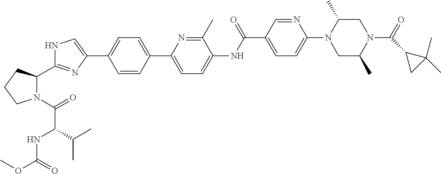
C1=CC(C2=CC=C(NC(C3=CC=C(N4CC(C)N(C(=O)C5CC5(C)C)CC4C)N=C3)=O)C(C)=N2)=CC=C1C1=CNC(C2N(C(=O)C(NC(OC)=O)C(C)C)CCC2)=N1
